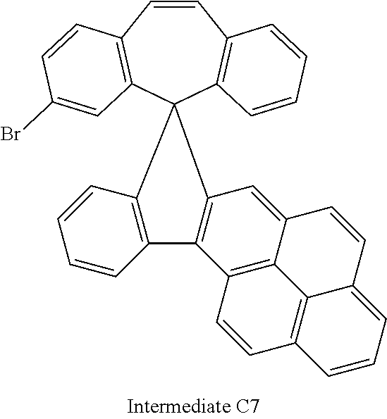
C1=CC2=C(C3(C4=C1C=CC=C4)C1=C(C=CC=C1)C1=C3C=C3C4=C1C=CC1=C4C(=CC=C1)C=C3)C=C(Br)C=C2
